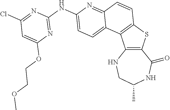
C12=C(SC3=C1C1=CC=C(NC4=NC(OCCOC)=CC(Cl)=N4)N=C1C=C3)C(=O)NC(C)CN2
